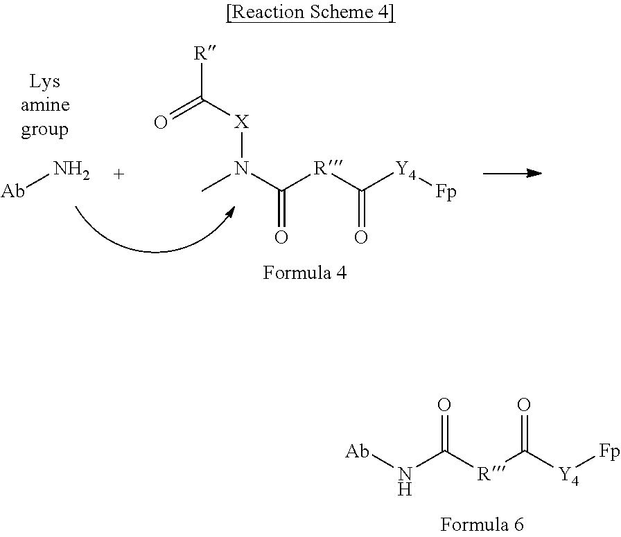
CN(C([R]C([Y4][Fp])=O)=O)[X]C([R])=O.[Ab]N.N(C([R]C([Y4][Fp])=O)=O)[Ab]
